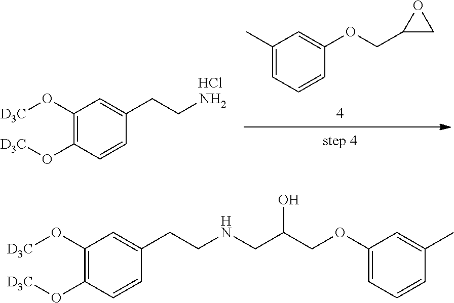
C1(O[D3C])=C(O[D3C])C=CC(CCN)=C1.Cl.C1(C)=CC=CC(OCC2CO2)=C1.C1(O[D3C])=C(O[D3C])C=CC(CCNCC(O)COC2=CC=CC(C)=C2)=C1
